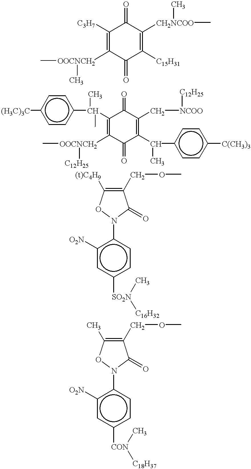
C1([C3H7])=C([OOCNCH2](C)C)C(=O)C([C15H31])=C([CH2NCOO](C)C)C1=O.C1(C(C)(C)c2ccc([(H3C)3C])cc2)=C([OOCNCH2]([C12H25])C)C(=O)C(C(C)c2ccc([C(CH3)3])cc2)=C(C[NCOO][C12H25])C1=O.C1(COC)=C([(t)C4H9])ON(c2c([O2N])cc([SO2N](C)[C16H32])cc2)C1=O.C1(COC)=C(C)ON(c2c([O2N])cc([CON](C)[C18H37])cc2)C1=O
